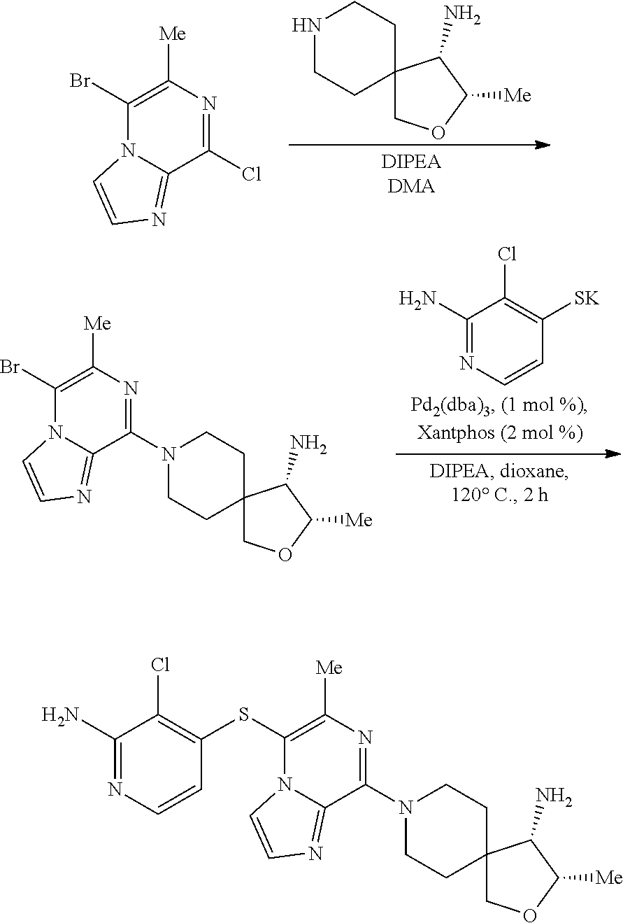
C1(Br)=C([Me])N=C(Cl)C2=NC=CN12.N1CCC2(CC1)COC([Me])C2N.C1(Br)=C([Me])N=C(N2CCC3(CC2)COC([Me])C3N)C2=NC=CN12.C1(N)=NC=CC([SK])=C1Cl.C1(SC2=C(Cl)C(N)=NC=C2)=C([Me])N=C(N2CCC3(CC2)COC([Me])C3N)C2=NC=CN12
